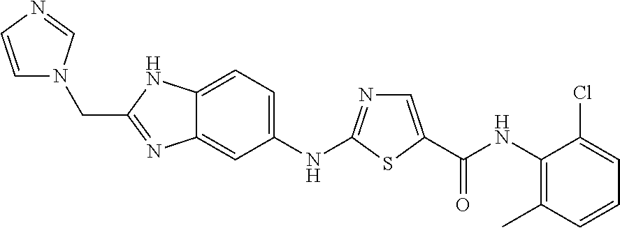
C12=CC(NC3=NC=C(C(NC4=C(C)C=CC=C4Cl)=O)S3)=CC=C1NC(CN1C=CN=C1)=N2
